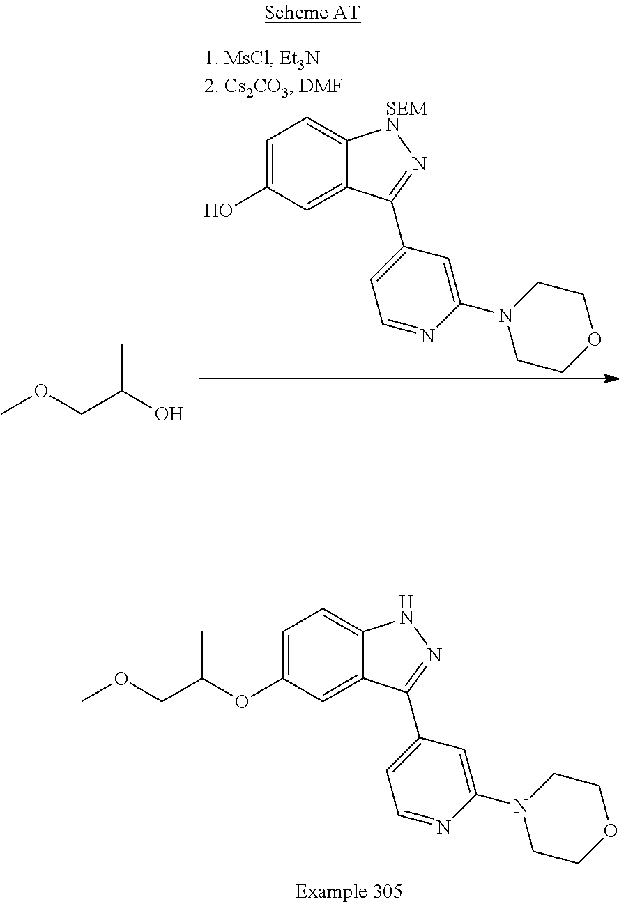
C1=C(O)C=C2C(=C1)[SEMN]N=C2C1=CC=NC(N2CCOCC2)=C1.OC(COC)C.C1=C(OC(COC)C)C=C2C(=C1)NN=C2C1=CC=NC(N2CCOCC2)=C1
